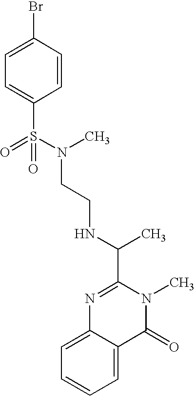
C(NC(C1=NC2=CC=CC=C2C(=O)N1C)C)CN(S(=O)(C1=CC=C(Br)C=C1)=O)C
